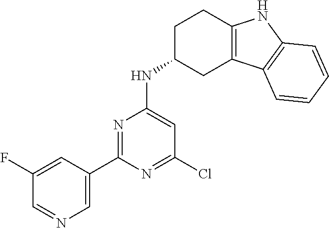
C1=C(C2=NC(NC3CC4=C(CC3)NC3=C4C=CC=C3)=CC(Cl)=N2)C=C(F)C=N1
